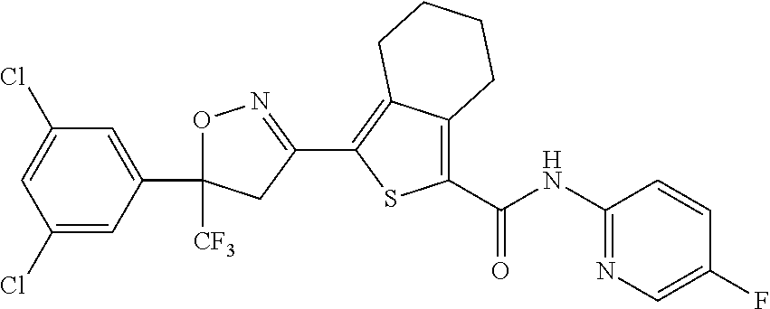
O1C(C2=CC(Cl)=CC(Cl)=C2)([CF3])CC(C2=C3C(=C(C(=O)NC4=NC=C(F)C=C4)S2)CCCC3)=N1
